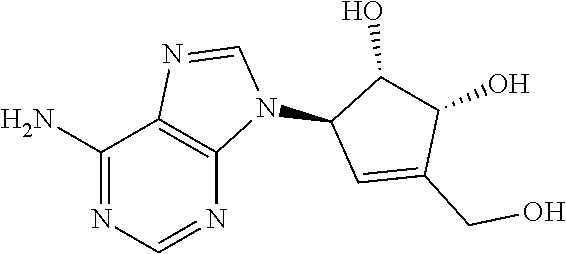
C1(N)=NC=NC2=C1N=CN2C1C=C(CO)C(O)C1O
